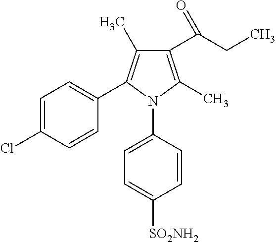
C1(C(CC)=O)=C(C)N(C2=CC=C([SO2NH2])C=C2)C(C2=CC=C(Cl)C=C2)=C1C
